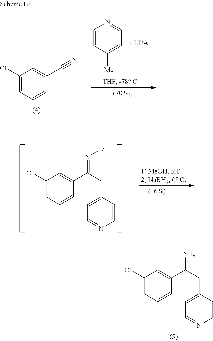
C1(Cl)=CC=CC(C#N)=C1.C1=CC([Me])=CC=N1.C1(Cl)=CC=CC(C(CC2=CC=NC=C2)=N[Li])=C1.C1(Cl)=CC=CC(C(CC2=CC=NC=C2)N)=C1
